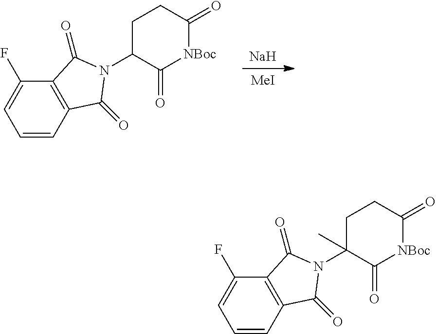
C1=CC2=C(C(F)=C1)C(=O)N(C1C(=O)[NBoc]C(=O)CC1)C2=O.[Na].[MeI].C1=CC2=C(C(F)=C1)C(=O)N(C1(C)C(=O)[NBoc]C(=O)CC1)C2=O
